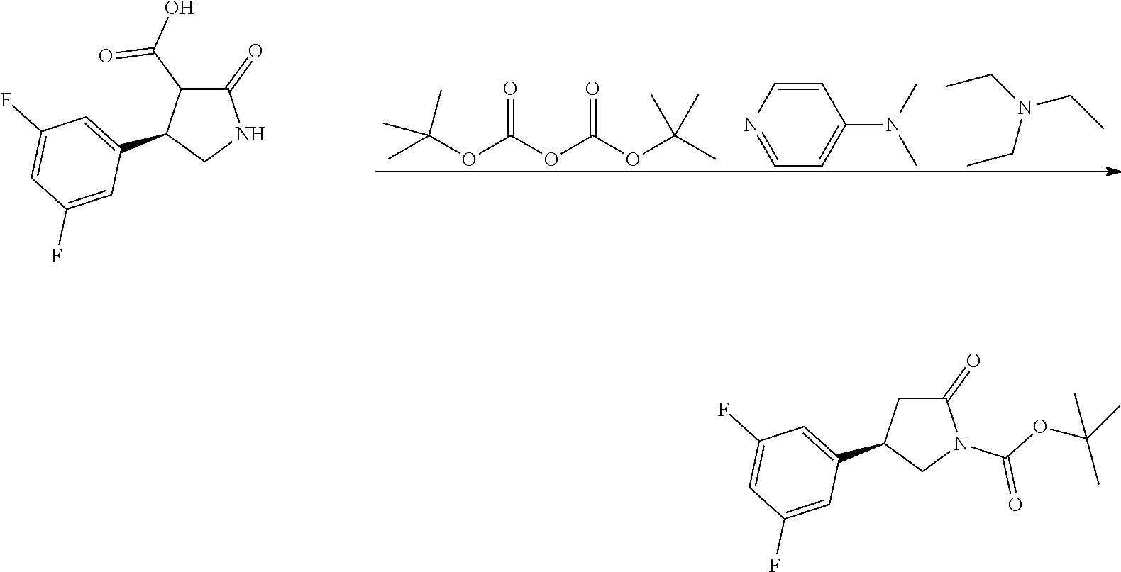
C(OC(OC(OC(C)(C)C)=O)=O)(C)(C)C.C1=CN=CC=C1N(C)C.CCN(CC)CC.C1(=O)C(C(=O)O)C(C2=CC(F)=CC(F)=C2)CN1.C1(=O)CC(C2=CC(F)=CC(F)=C2)CN1C(=O)OC(C)(C)C
